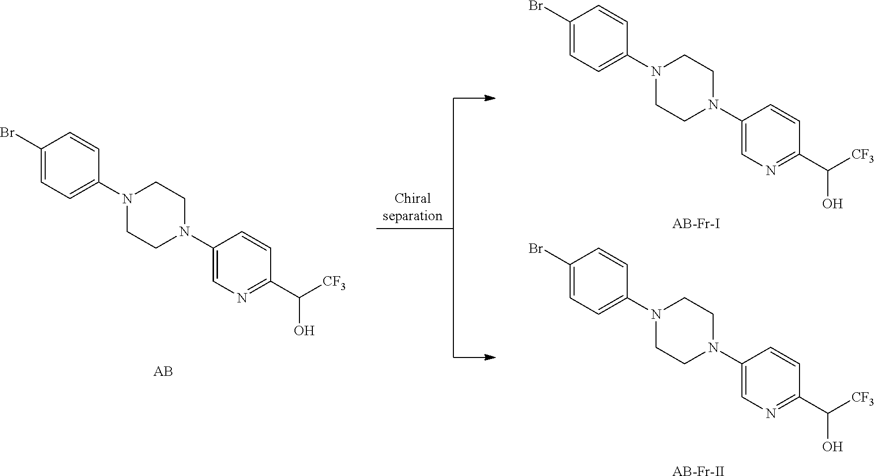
C1(Br)=CC=C(N2CCN(C3=CN=C(C([CF3])O)C=C3)CC2)C=C1.C1(Br)=CC=C(N2CCN(C3=CN=C(C([CF3])O)C=C3)CC2)C=C1.C1(Br)=CC=C(N2CCN(C3=CN=C(C([CF3])O)C=C3)CC2)C=C1.[AB-Fr-II].[AB-Fr-I]
